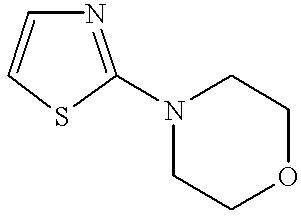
N1=C(N2CCOCC2)SC=C1
